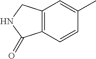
C12=C(C=CC(C)=C1)C(=O)NC2
